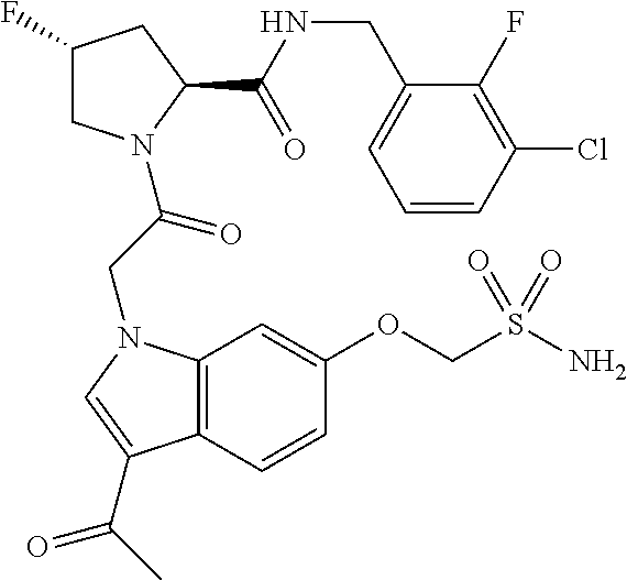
C12=C(C=CC(OCS(N)(=O)=O)=C1)C(C(C)=O)=CN2CC(=O)N1CC(F)CC1C(NCC1=CC=CC(Cl)=C1F)=O
